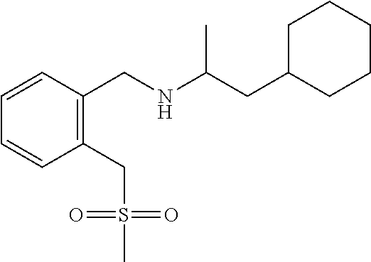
C1=CC=CC(CNC(CC2CCCCC2)C)=C1CS(C)(=O)=O
